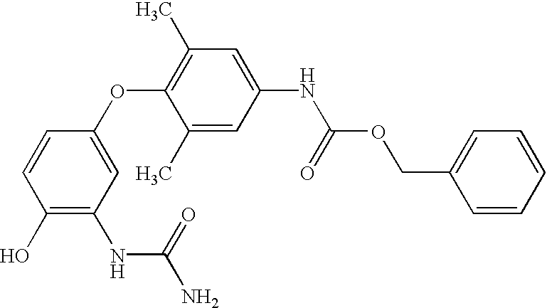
C1(O)=C(NC(=O)N)C=C(OC2=C(C)C=C(NC(=O)OCC3=CC=CC=C3)C=C2C)C=C1
